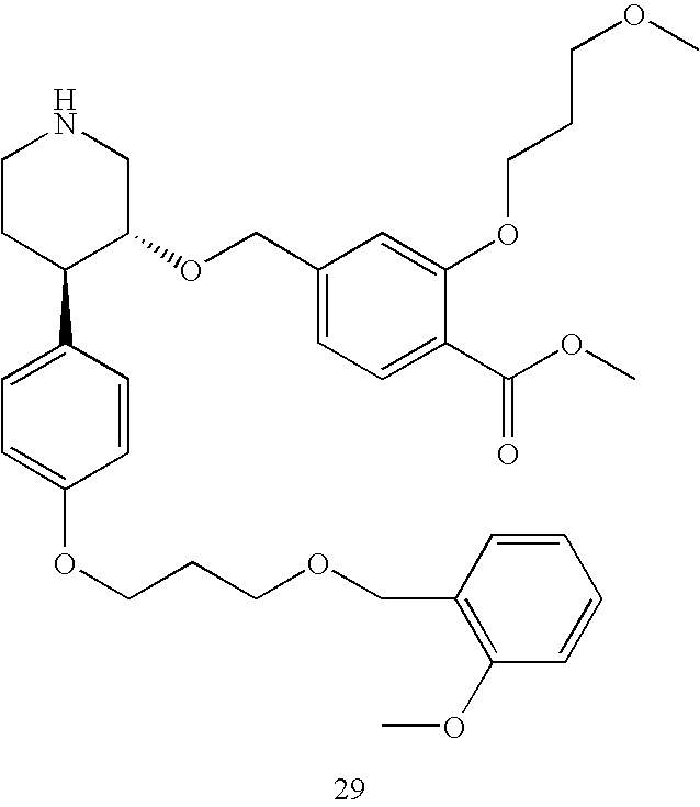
C1CC(C2=CC=C(OCCCOCC3=C(OC)C=CC=C3)C=C2)C(OCC2=CC=C(C(OC)=O)C(OCCCOC)=C2)CN1
